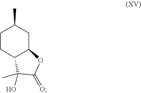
C1CC2C(CC1C)OC(=O)C2(C)O
